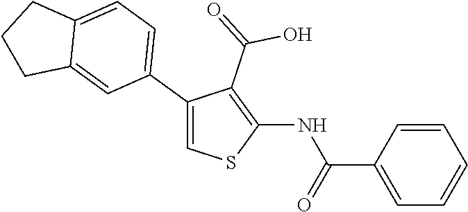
C1(C2=CC=C3C(=C2)CCC3)=CSC(NC(C2=CC=CC=C2)=O)=C1C(=O)O
